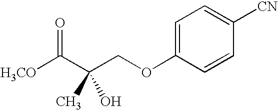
C1=C(OCC(O)(C(=O)[H3CO])C)C=CC([CN])=C1
